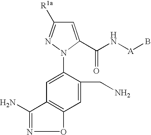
C1=C(CN)C(N2N=C([R1a])C=C2C(N[A]B)=O)=CC2=C1ON=C2N
